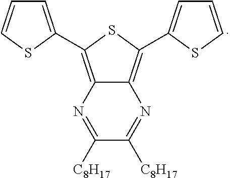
C1=C(C2=C3N=C([C8H17])C([C8H17])=NC3=C(C3=CC=CS3)S2)SC=C1
